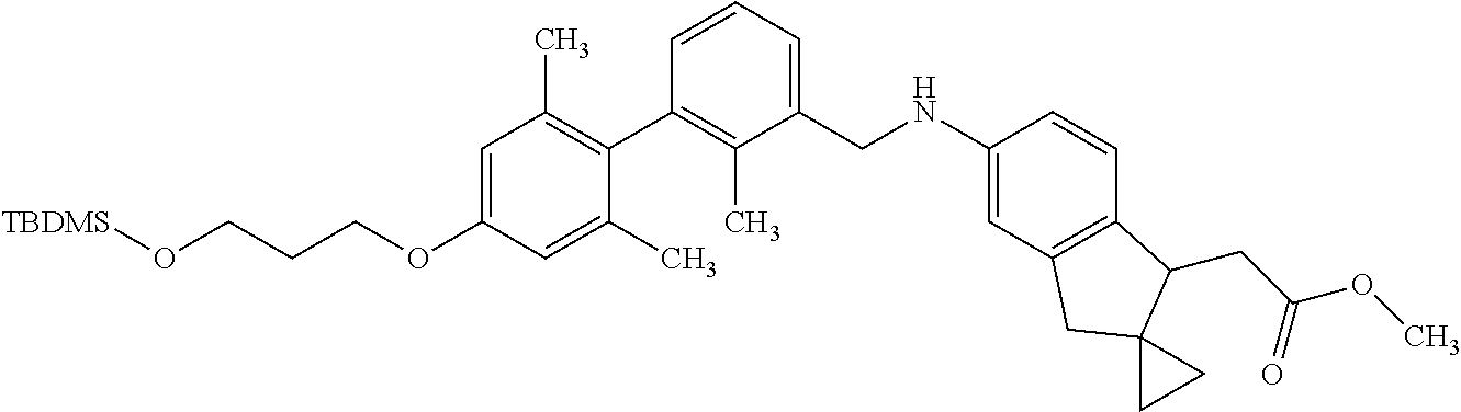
C1=C(OCCCO[TBDMS])C=C(C)C(C2=C(C)C(CNC3=CC4=C(C=C3)C(CC(=O)OC)C3(C4)CC3)=CC=C2)=C1C
